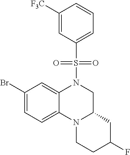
S(N1CC2CC(F)CCN2C2=CC=C(Br)C=C12)(=O)(=O)C1=CC=CC([F3C])=C1
